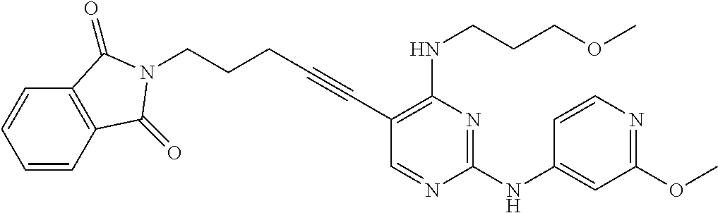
C(#CC1=C(NCCCOC)N=C(NC2=CC(OC)=NC=C2)N=C1)CCCN1C(=O)C2=C(C=CC=C2)C1=O
